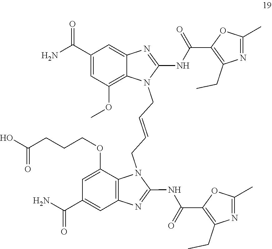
C1(NC(C2=C(CC)N=C(C)O2)=O)=NC2=C(N1CC=CCN1C(NC(=O)C3=C(CC)N=C(C)O3)=NC3=CC(C(N)=O)=CC(OC)=C13)C(OCCCC(O)=O)=CC(C(=O)N)=C2
